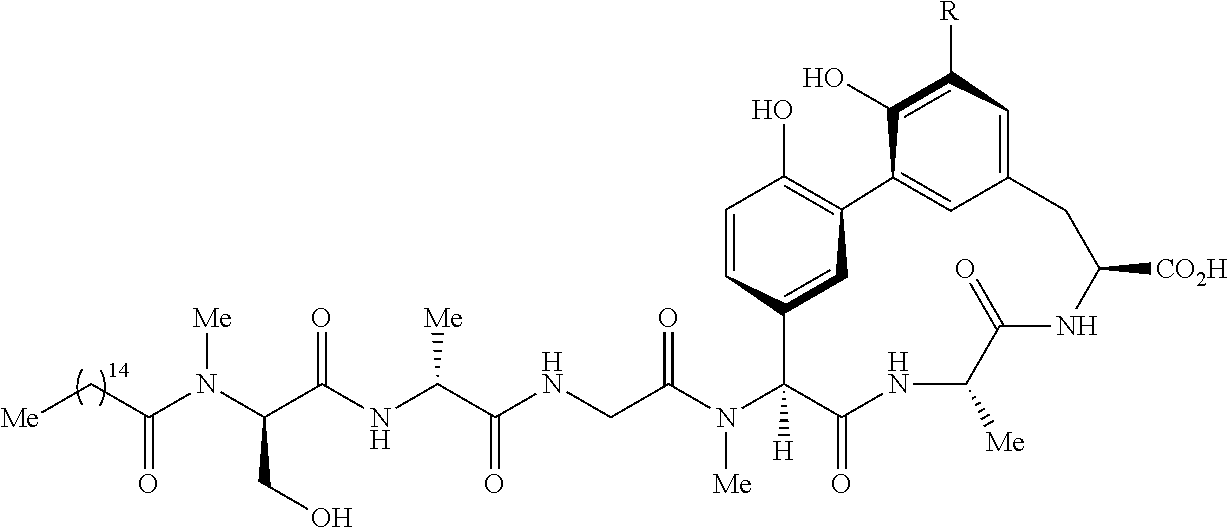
C(C(N(C(C(NC(C(NCC(N(C1([H])C(=O)NC([Me])C(=O)NC([CO2H])CC2=CC([R])=C(O)C(=C2)C2=C(O)C=CC1=C2)[Me])=O)=O)[Me])=O)CO)[Me])=O)[Me]
